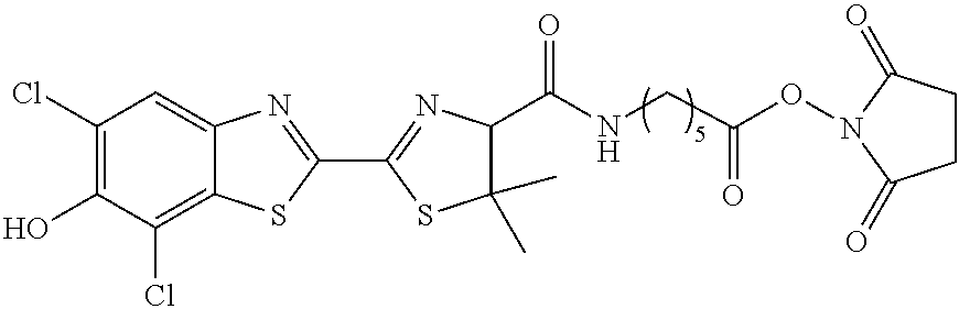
C1(Cl)=C(O)C(Cl)=C2C(=C1)N=C(C1=NC(C(NCC(ON3C(=O)CCC3=O)=O)=O)C(C)(C)S1)S2
